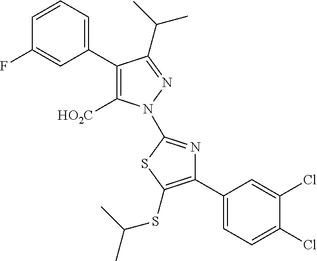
C1(C2=CC=CC(F)=C2)=C([HO2C])N(C2=NC(C3=CC=C(Cl)C(Cl)=C3)=C(SC(C)C)S2)N=C1C(C)C
